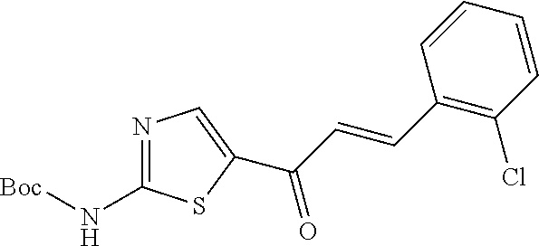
N1=C(N[Boc])SC(C(=O)C=CC2=C(Cl)C=CC=C2)=C1
